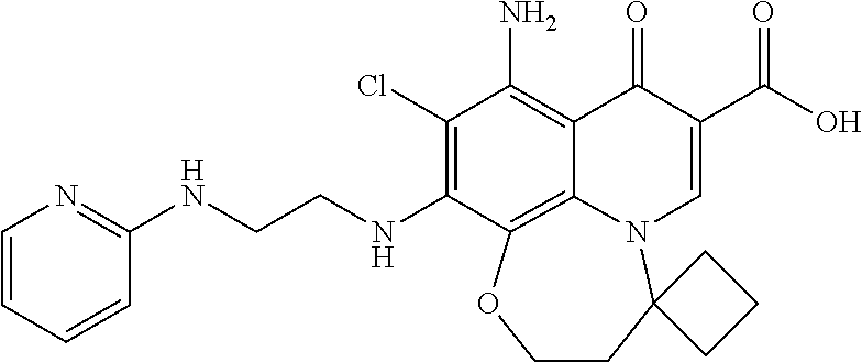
C1(Cl)=C(NCCNC2=NC=CC=C2)C2=C3C(=C1N)C(=O)C(C(=O)O)=CN3C1(CCO2)CCC1
